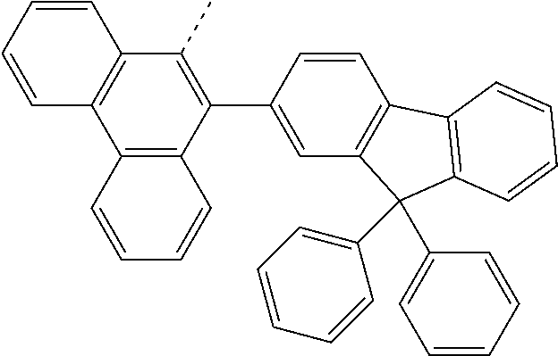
C1=CC(C2=C(C)C3=C(C4=C2C=CC=C4)C=CC=C3)=CC2=C1C1=C(C2(C2=CC=CC=C2)C2=CC=CC=C2)C=CC=C1
